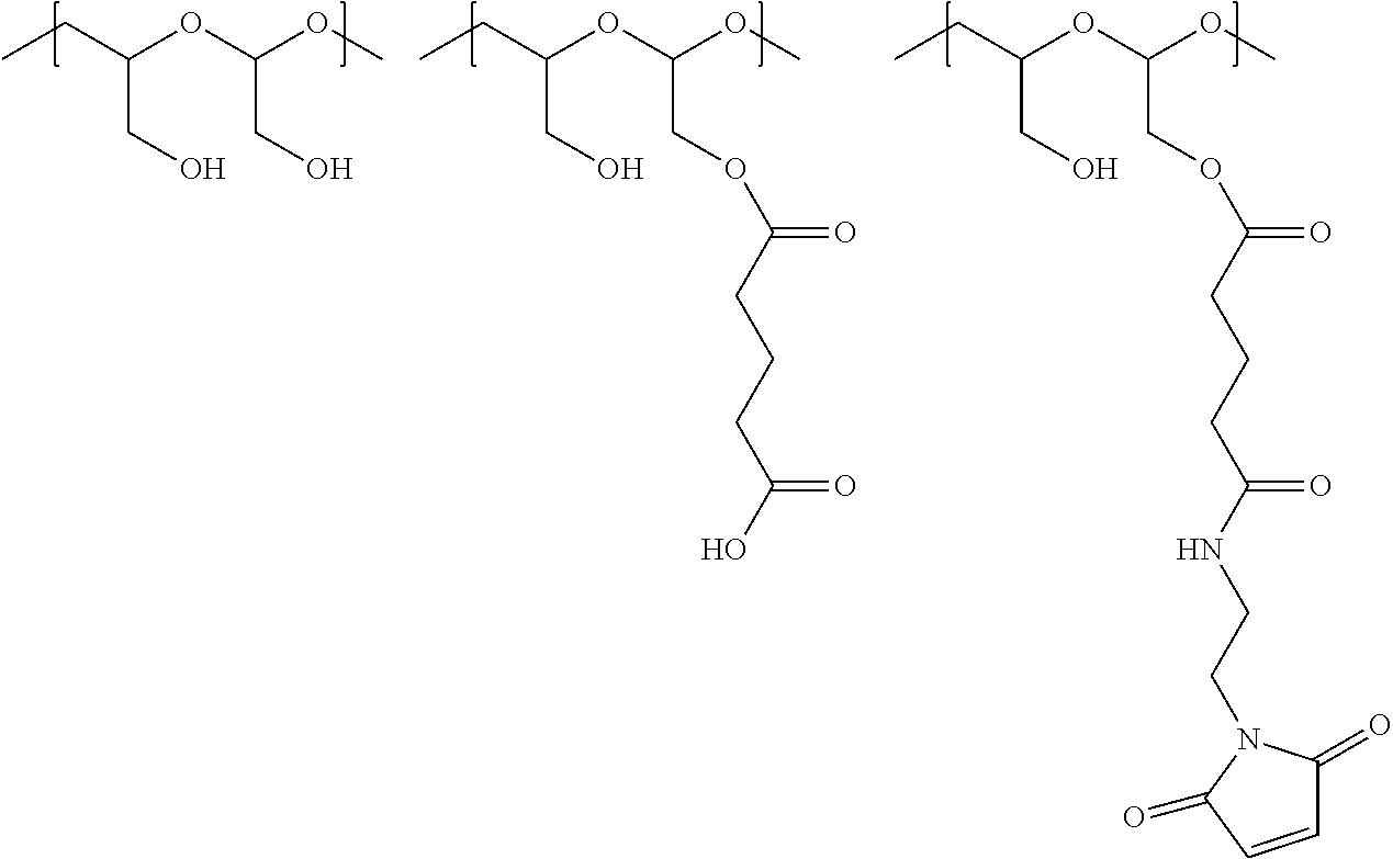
CCC(OC(OC)COC(CCCC(NCCN1C(=O)C=CC1=O)=O)=O)CO.CCC(OC(OC)COC(CCCC(O)=O)=O)CO.CCC(OC(OC)CO)CO
